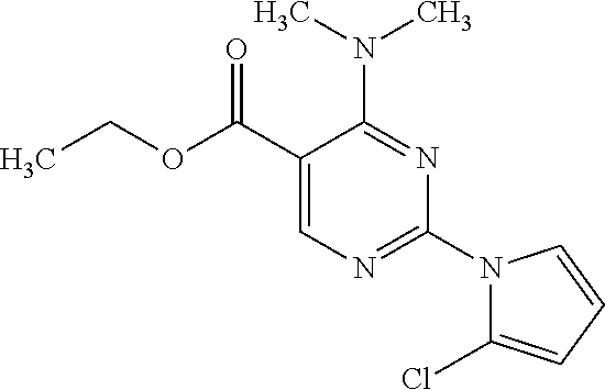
N(C1=NC(N2C(Cl)=CC=C2)=NC=C1C(OCC)=O)(C)C
